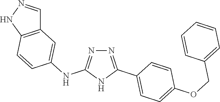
N1=C(NC2=CC3=C(C=C2)NN=C3)NC(C2=CC=C(OCC3=CC=CC=C3)C=C2)=N1
